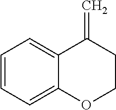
C1=CC=C2C(=C1)C(=C)CCO2
